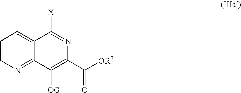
C1=CN=C2C(=C1)C([X])=NC(C([OR7])=O)=C2[OG]
